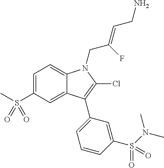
C1=C(S(C)(=O)=O)C=C2C(=C1)N(CC(=CCN)F)C(Cl)=C2C1=CC=CC(S(N(C)C)(=O)=O)=C1
